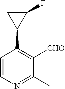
C1=CN=C(C)C([CHO])=C1C1C(F)C1
